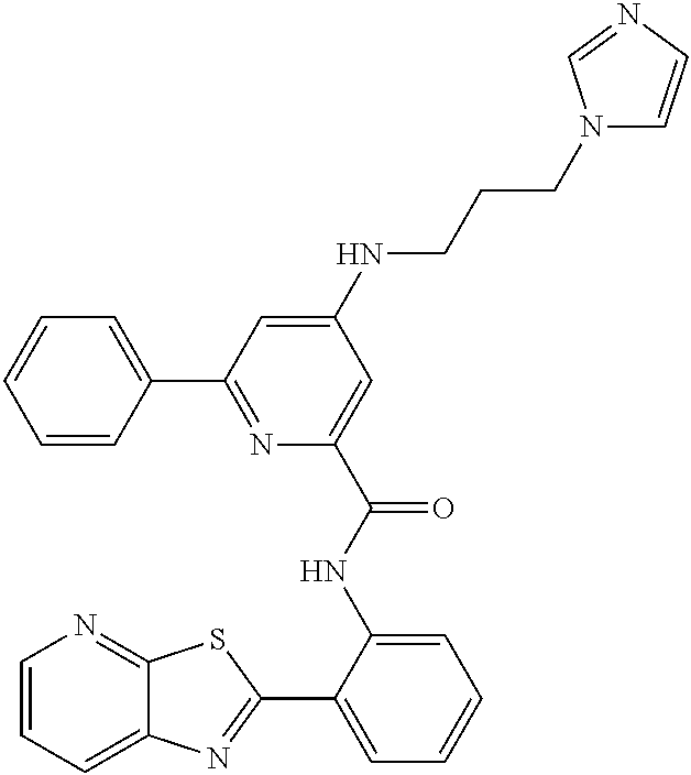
C1=CC=C2C(=N1)SC(C1=CC=CC=C1NC(=O)C1=CC(NCCCN3C=CN=C3)=CC(C3=CC=CC=C3)=N1)=N2
